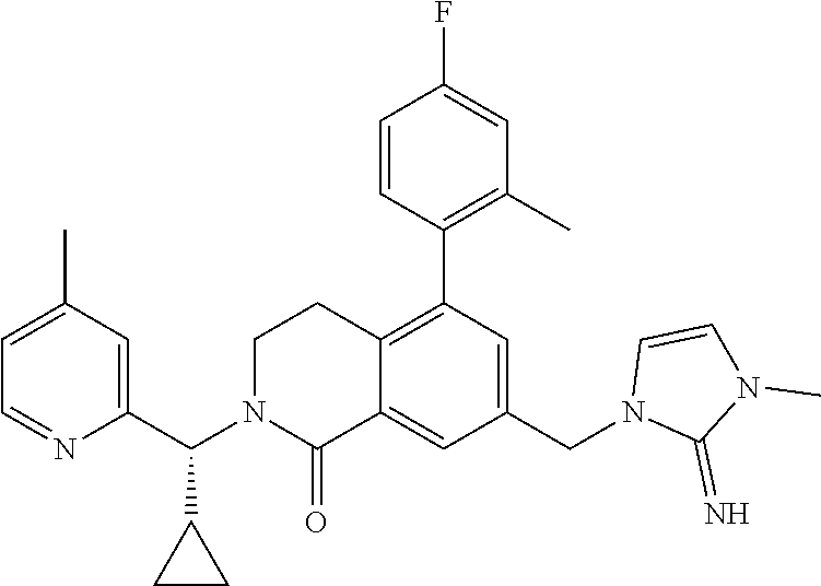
C1=CC(C2=C3C(=CC(CN4C(=N)N(C)C=C4)=C2)C(=O)N(C(C2=CC(C)=CC=N2)C2CC2)CC3)=C(C)C=C1F
